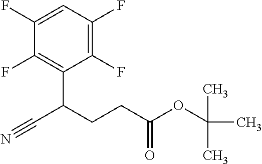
C1(F)=C(F)C=C(F)C(F)=C1C(CCC(OC(C)(C)C)=O)C#N
